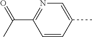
C1=CC(C)=CN=C1C(C)=O
